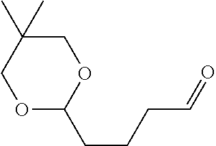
C1(CCCC=O)OCC(C)(C)CO1
